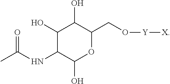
C1(O)C(NC(C)=O)C(O)OC(CO[Y][X])C1O
